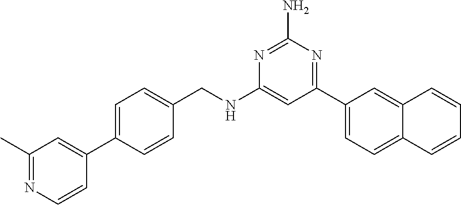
N1=C(N)N=C(C2=CC=C3C(=C2)C=CC=C3)C=C1NCC1=CC=C(C2=CC(C)=NC=C2)C=C1
